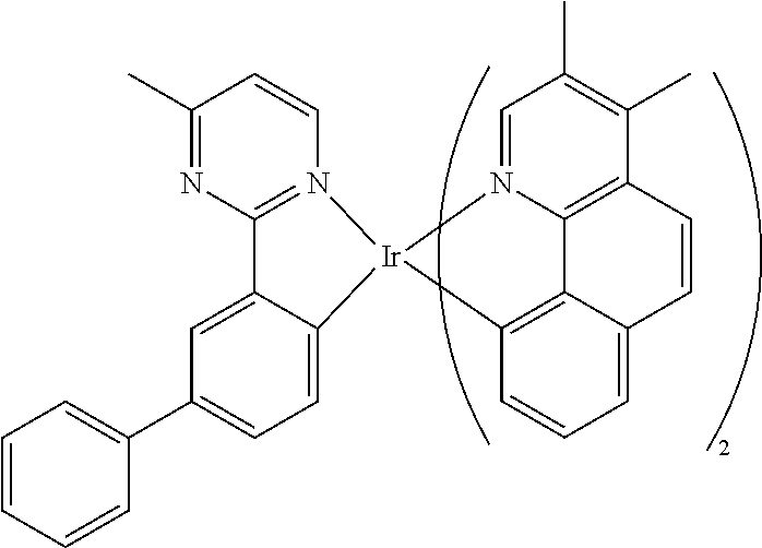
C1=CC=CC(C2=CC=C3C(=C2)C2=N(C=CC(C)=N2)[Ir]32N3=CC(C)=C(C)C4=C3C3=C2C=CC=C3C=C4)=C1
